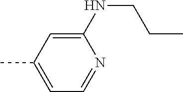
C1(NCCC)=CC(C)=CC=N1
